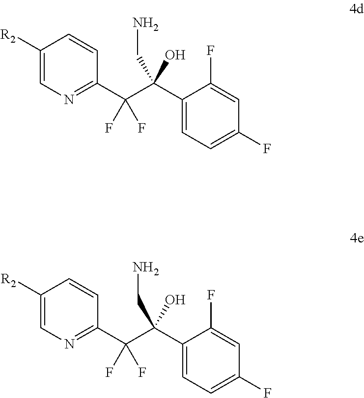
[R2]C1=CN=C(C(C(C2=CC=C(F)C=C2F)(CN)O)(F)F)C=C1.[R2]C1=CN=C(C(C(C2=CC=C(F)C=C2F)(CN)O)(F)F)C=C1
